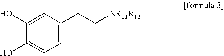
C1(O)=CC=C(CC[NR11R12])C=C1O
